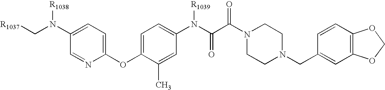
[R1037]CN(C1=CC=C(OC2=CC=C(N(C(C(N3CCN(CC4=CC5=C(C=C4)OCO5)CC3)=O)=O)[R1039])C=C2C)N=C1)[R1038]
